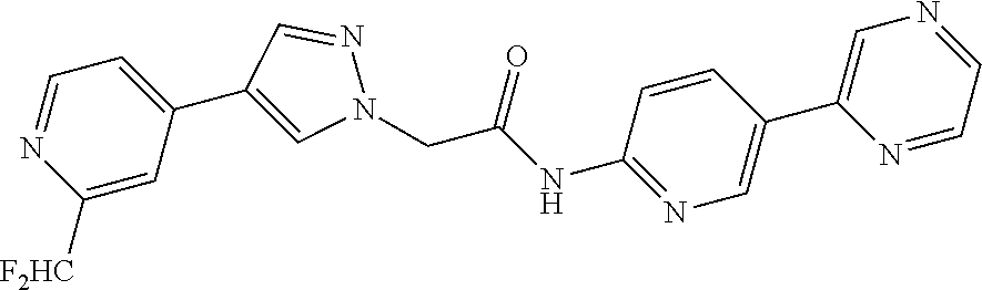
C1([F2HC])=CC(C2=CN(CC(NC3=NC=C(C4=CN=CC=N4)C=C3)=O)N=C2)=CC=N1
